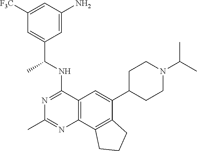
C1([F3C])=CC(N)=CC(C(NC2=NC(C)=NC3=C2C=C(C2CCN(C(C)C)CC2)C2=C3CCC2)C)=C1
